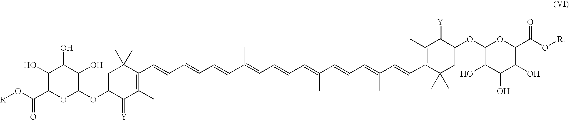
C1C(OC2C(O)C(O)C(O)C(C(=O)O[R])O2)C(=[Y])C(C)=C(C=CC(=CC=CC(C)=CC=CC=C(C=CC=C(C=CC2=C(C)C(=[Y])C(OC3C(O)C(O)C(O)C(C(=O)O[R])O3)CC2(C)C)C)C)C)C1(C)C
